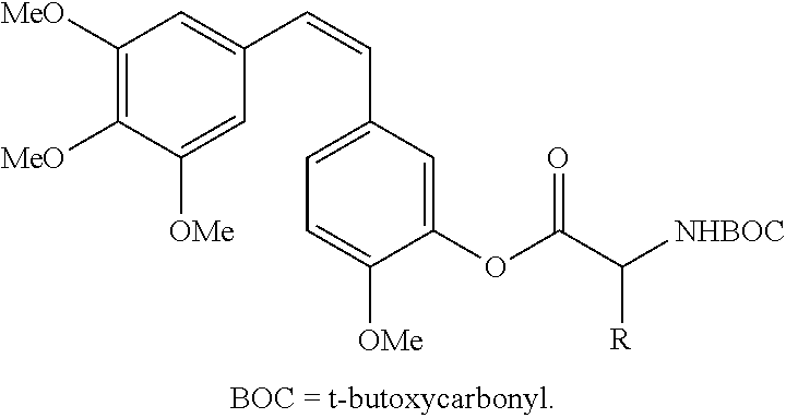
C1([MeO])=C([MeO])C([OMe])=CC(C=CC2=CC=C([OMe])C(OC(C([NHBOC])[R])=O)=C2)=C1
